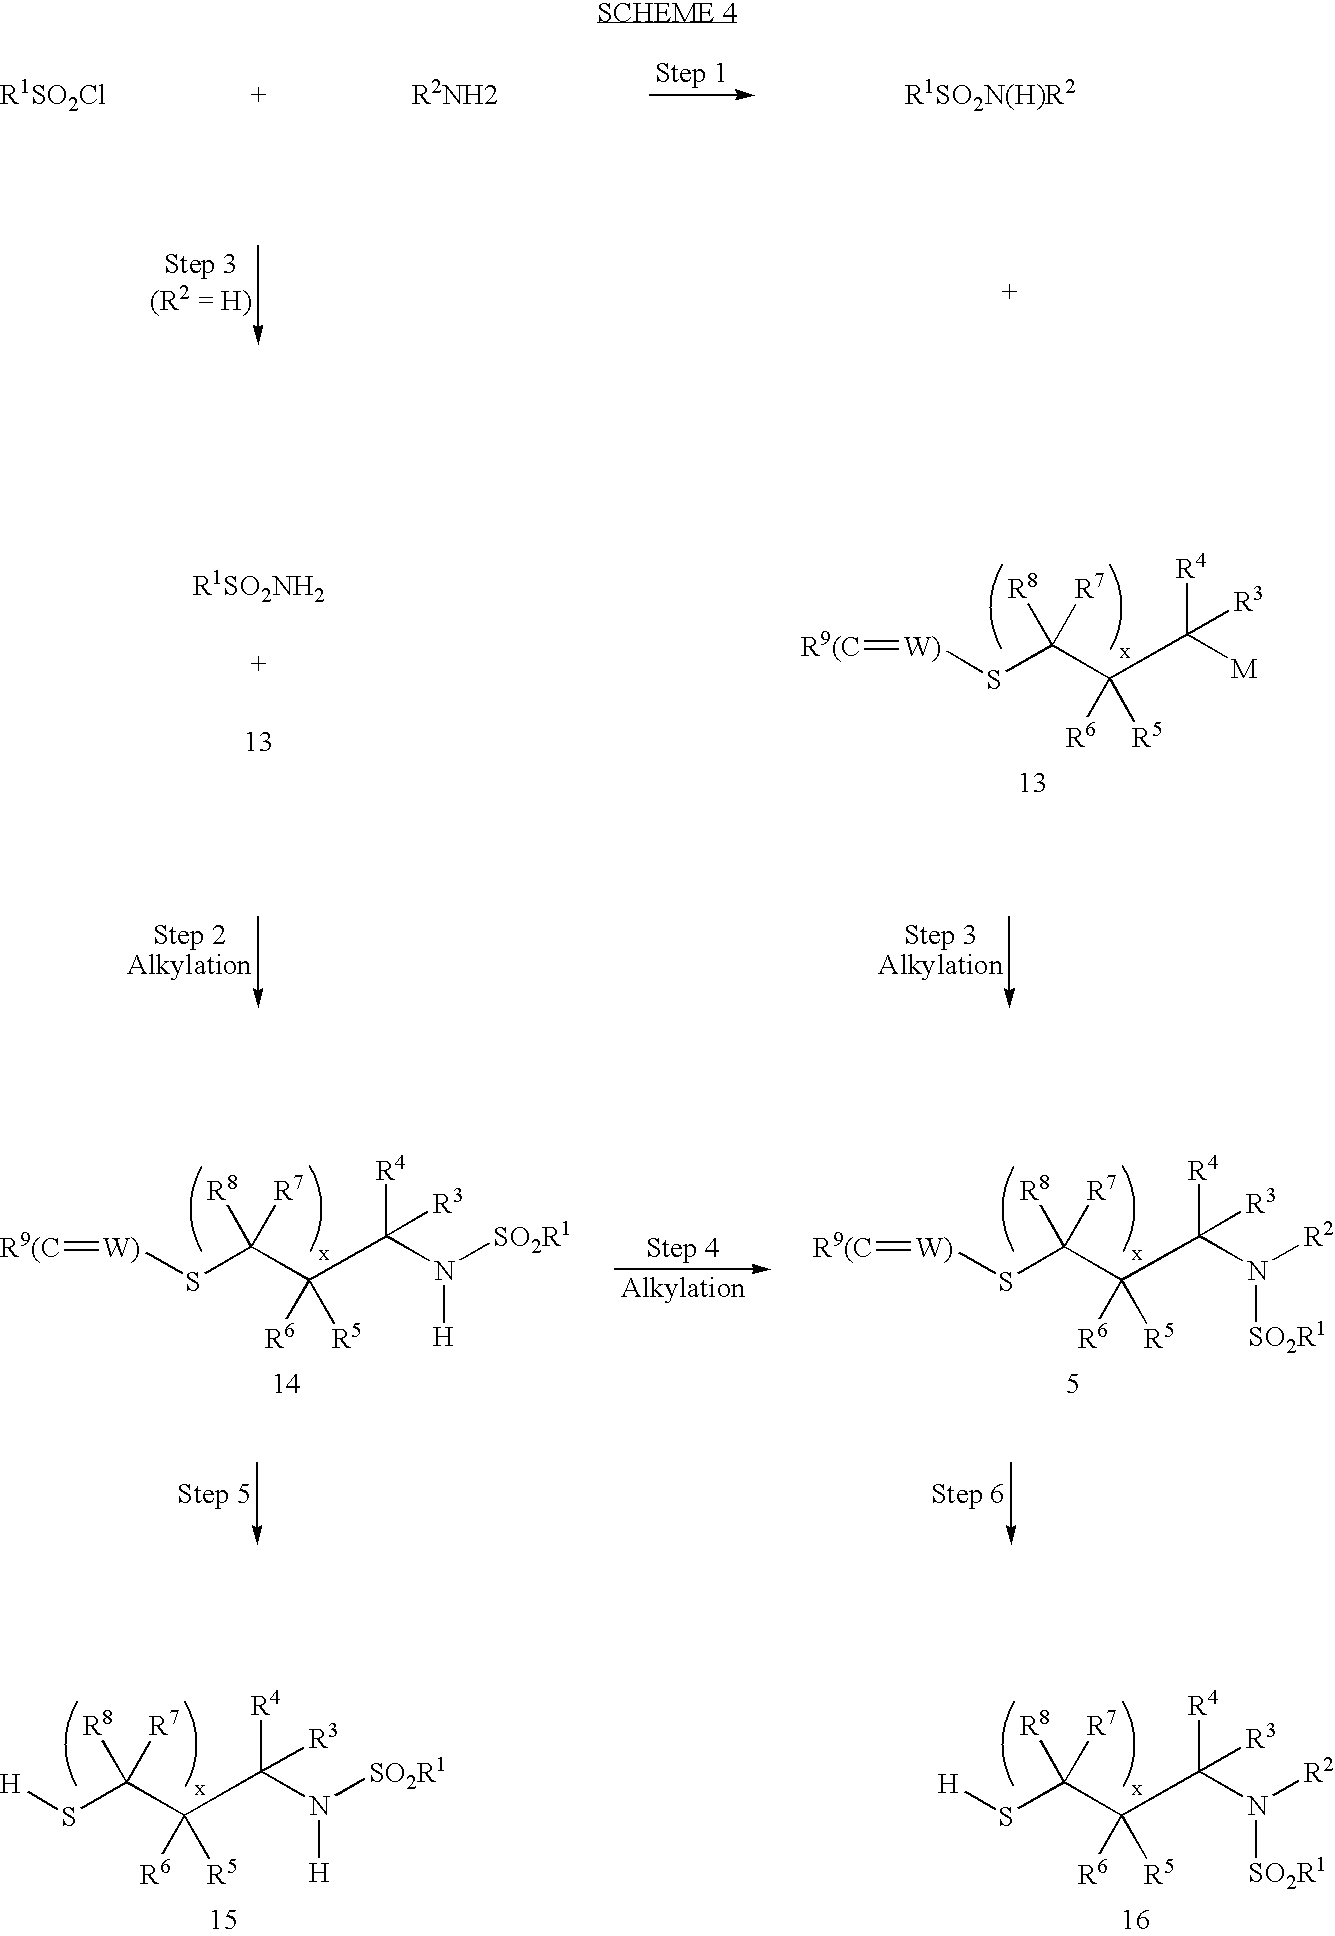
S(C(C([R6])([R5])C([M])([R3])[R4])([R8])[R7])[W)]=[R9(C].S(C(C([R6])([R5])C(N([R2])[SO2R1])([R3])[R4])([R8])[R7])[W)]=[R9(C].S(C(C([R6])([R5])C(N([SO2R1])[H])([R3])[R4])([R8])[R7])[W)]=[R9(C].S(C(C([R6])([R5])C(N([SO2R1])[H])([R3])[R4])([R8])[R7])[H].S(C(C([R6])([R5])C(N([R2])[SO2R1])([R3])[R4])([R8])[R7])[H]
